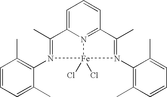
C1=CC=C(C)C(N2=C(C)C3=CC=CC4=N3[Fe]2(Cl)(Cl)N(C2=C(C)C=CC=C2C)=C4C)=C1C
